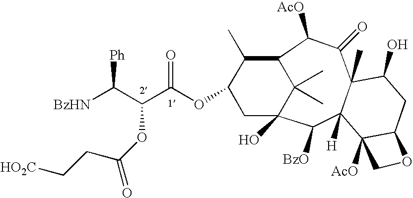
O(C(CC[HO2C])=O)C(C([BzHN])[Ph])C(OC1C(C)C2C([AcO])C(=O)C3(C)C([H])(C([BzO])C(O)(C1)C2(C)C)C1([AcO])C(CC3O)OC1)=O
